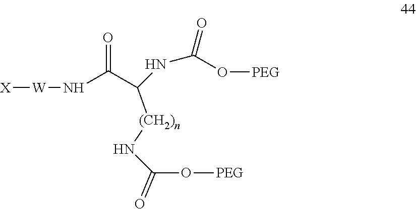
[X][W]NC(=O)C(NC(O[PEG])=O)[(CH2)n]NC(O[PEG])=O
